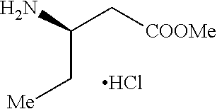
C(N)(C[COOMe])C[Me].Cl
